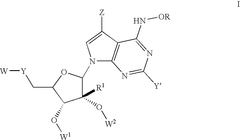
C1(O[W2])([R1])C(N2C3=C(C([Z])=C2)C(N[OR])=NC([Y])=N3)OC(C[Y][W])C1O[W1]
